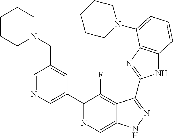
C1=NC=C(C2=NC=C3C(=C2F)C(C2=NC4=C(N2)C=CC=C4N2CCCCC2)=NN3)C=C1CN1CCCCC1
